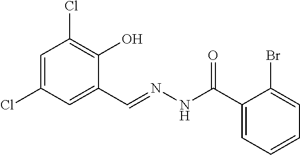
C1=C(Cl)C=C(C=NNC(C2=CC=CC=C2Br)=O)C(O)=C1Cl
